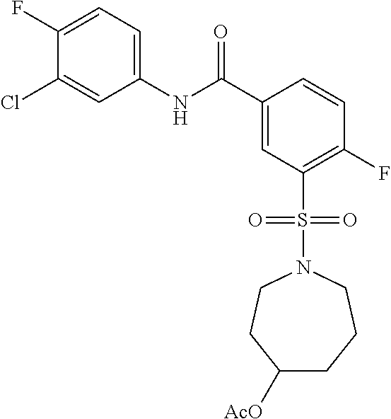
N(C(C1=CC(S(N2CCC([AcO])CCC2)(=O)=O)=C(F)C=C1)=O)C1=CC=C(F)C(Cl)=C1
